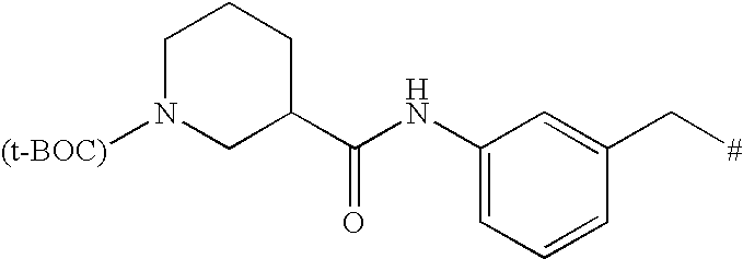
C1(NC(C2CCCN([(t-BOC)])C2)=O)=CC=CC(C[#])=C1
